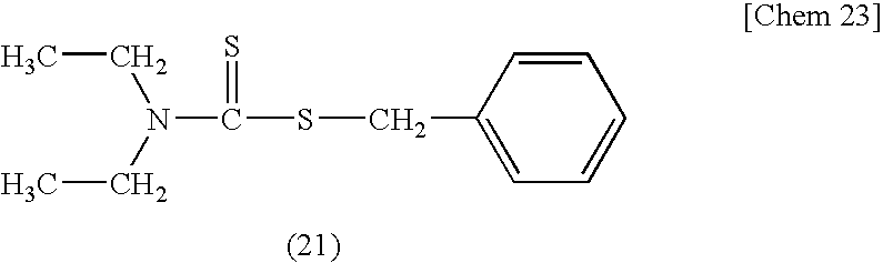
N(C(SCC1=CC=CC=C1)=S)(CC)CC
